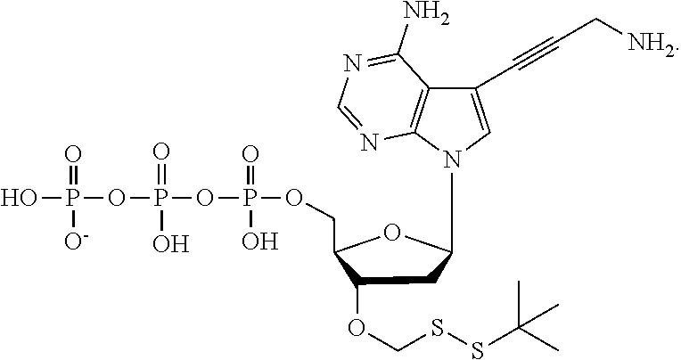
C(C1C(OCSSC(C)(C)C)CC(CN2C=C(C#CC[NH2])C3=C2N=CN=C3N)O1)OP(OP(OP(=O)(O)[O-])(=O)O)(=O)O
